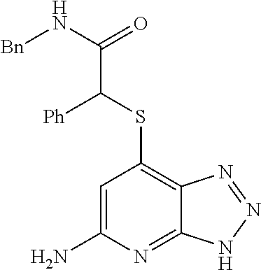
C1=C(N)N=C2C(=C1SC(C(N[Bn])=O)[Ph])N=NN2
